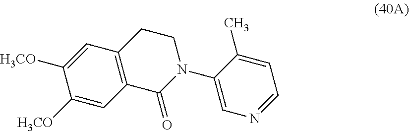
C12=C(C(=O)N(C3=CN=CC=C3C)CC1)C=C([H3CO])C([H3CO])=C2
